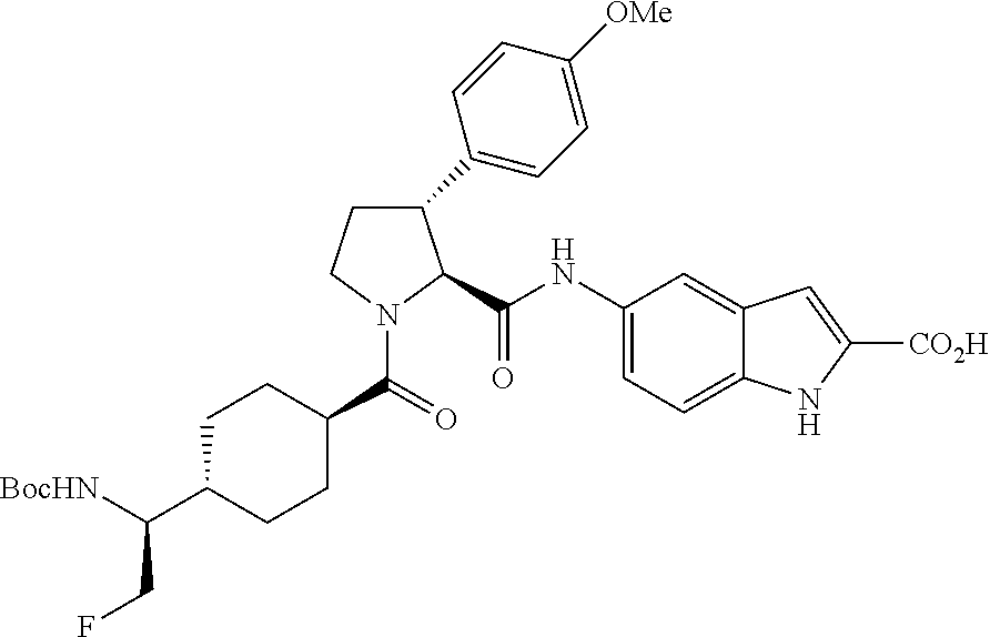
C1CN(C(=O)C2CCC(C([BocHN])CF)CC2)C(C(NC2=CC=C3C(=C2)C=C([CO2H])N3)=O)C1C1=CC=C([OMe])C=C1
